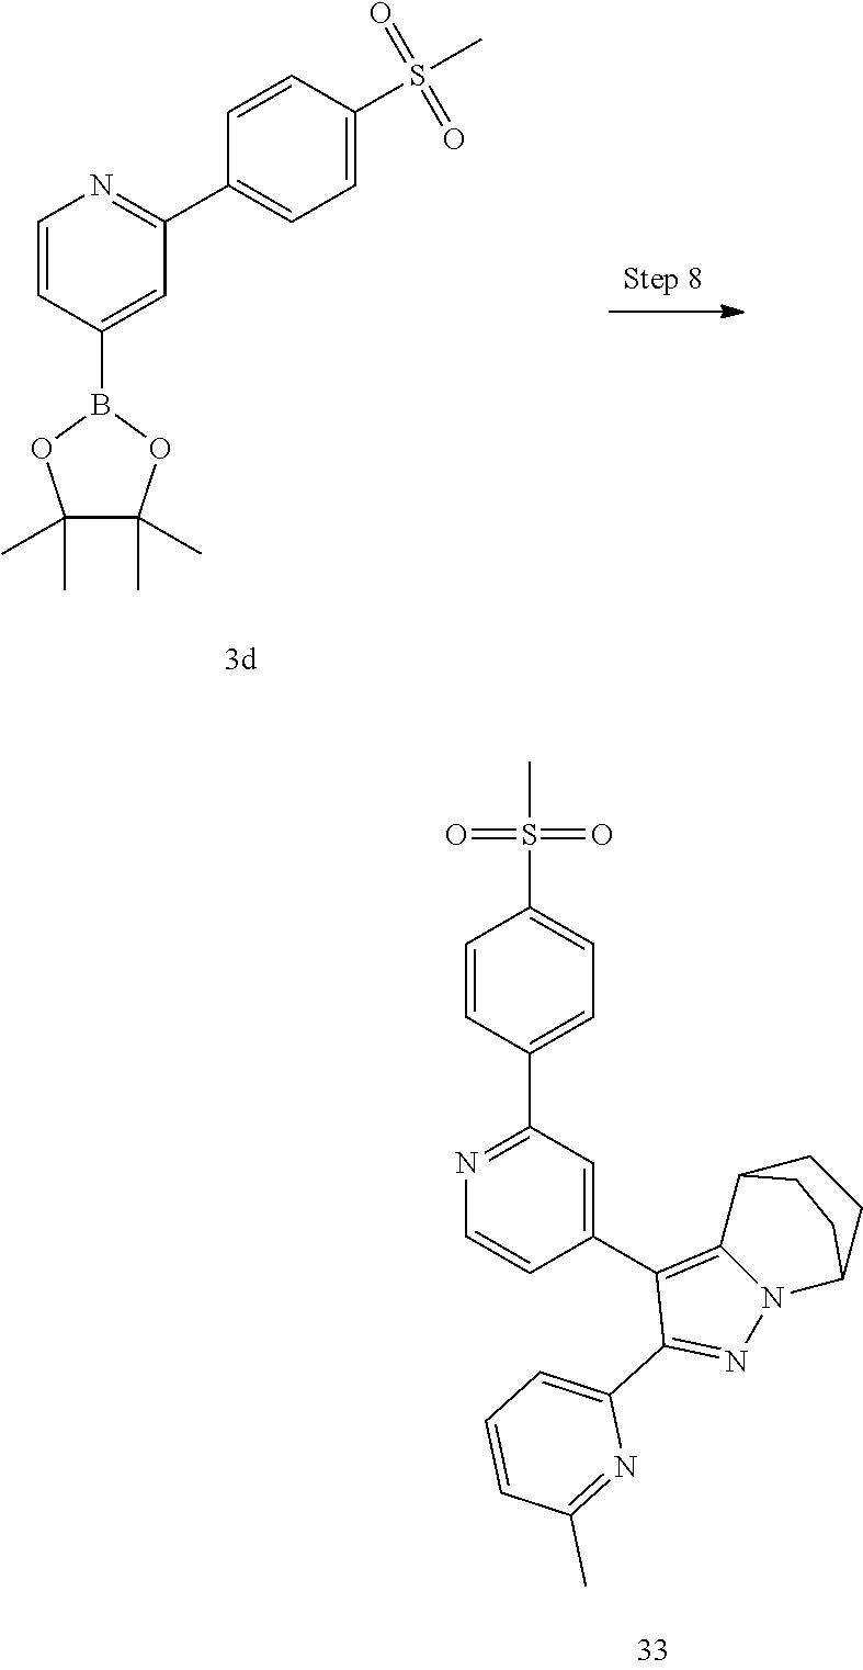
C1=CC(B2OC(C)(C)C(C)(C)O2)=CC(C2=CC=C(S(=O)(=O)C)C=C2)=N1.C1=CC(C2=NC=CC(C3=C4N(N=C3C3=CC=CC(C)=N3)C3CCC4CC3)=C2)=CC=C1S(=O)(=O)C
